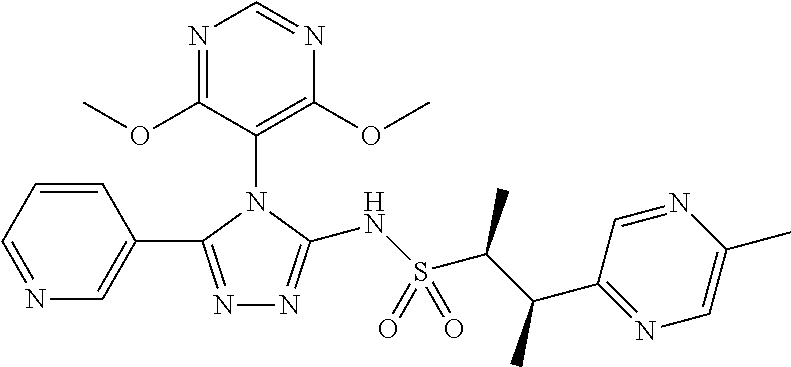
N1=C(OC)C(N2C(C3=CN=CC=C3)=NN=C2NS(C(C(C)C2=NC=C(C)N=C2)C)(=O)=O)=C(OC)N=C1
